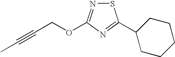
S1N=C(OCC#CC)N=C1C1CCCCC1
